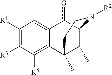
C1([R1])=C([R3])C([R5])=C2C(=C1)c([G])C1C(C)C2(C)CCN1[R2]
